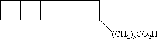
C1CC2C1C1C2C2C1C1C2C([(CH2)5CO2H])C1
